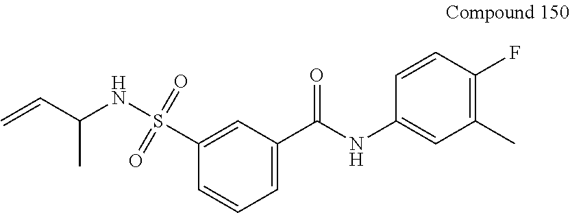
C(NS(=O)(=O)C1=CC(C(NC2=CC(C)=C(F)C=C2)=O)=CC=C1)(C=C)C
